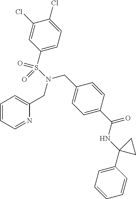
C1=CC=NC(CN(CC2=CC=C(C(NC3(C4=CC=CC=C4)CC3)=O)C=C2)S(C2=CC=C(Cl)C(Cl)=C2)(=O)=O)=C1
